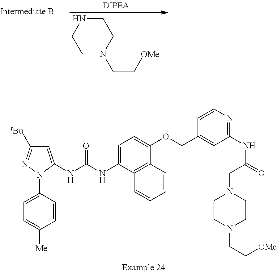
C1N(CC[OMe])CCNC1.C1=C(NC(=O)NC2=CC([tBu])=NN2C2=CC=C([Me])C=C2)C2=C(C(OCC3=CC(NC(CN4CCN(CC[OMe])CC4)=O)=NC=C3)=C1)C=CC=C2
